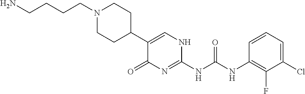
C1(C2=CNC(NC(NC3=C(F)C(Cl)=CC=C3)=O)=NC2=O)CCN(CCCCN)CC1
